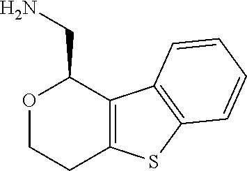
O1CCC2=C(C1CN)C1=C(S2)C=CC=C1
